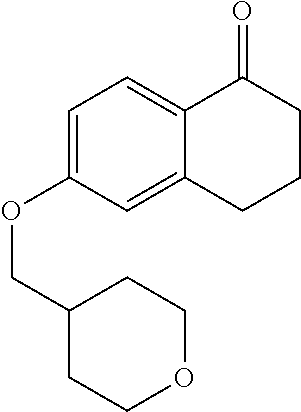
C1=C(OCC2CCOCC2)C=C2C(=C1)C(=O)CCC2
